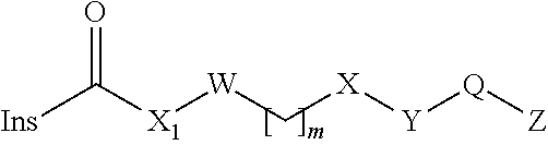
O=C([X1][W]C[X][Y][Q][Z])[Ins]
